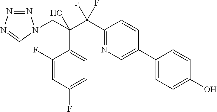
C1(F)=CC(F)=CC=C1C(CN1N=NN=C1)(C(C1=NC=C(C2=CC=C(O)C=C2)C=C1)(F)F)O
